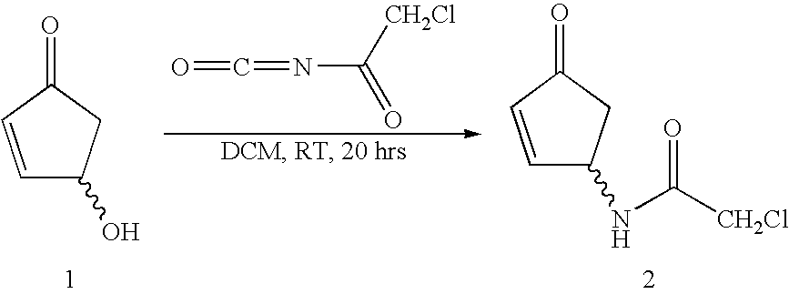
N(C(=O)[CH2Cl])=C=O.C1=CC(=O)CC1O.C1=CC(=O)CC1NC([CH2Cl])=O
